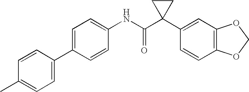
C1(C2=CC=C(C)C=C2)=CC=C(NC(C2(C3=CC4=C(C=C3)OCO4)CC2)=O)C=C1
